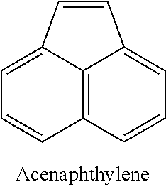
C12=CC=CC3=C1C(=CC=C3)C=C2
